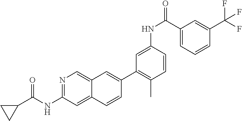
C1(C2=CC3=CN=C(NC(=O)C4CC4)C=C3C=C2)=C(C)C=CC(NC(C2=CC=CC(C(F)(F)F)=C2)=O)=C1
